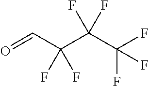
O=CC(C(C(F)(F)F)(F)F)(F)F
